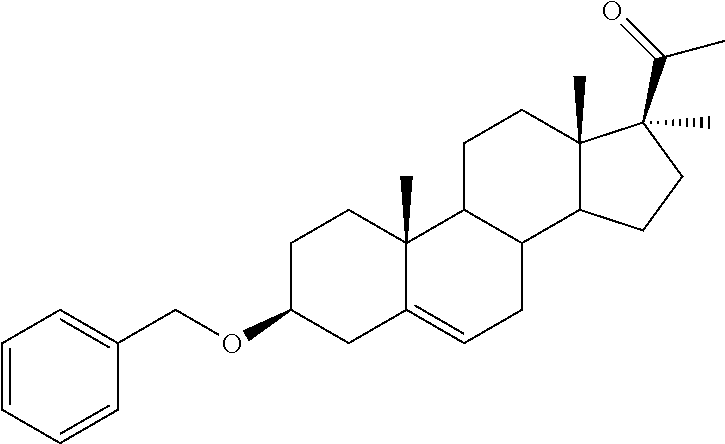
C1C(OCC2=CC=CC=C2)CC2=CCC3C(C2(C)C1)CCC1(C)C3CCC1(C(=O)C)C
